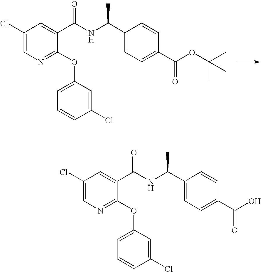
C1(Cl)=CN=C(OC2=CC=CC(Cl)=C2)C(C(NC(C2=CC=C(C(OC(C)(C)C)=O)C=C2)C)=O)=C1.C1(Cl)=CN=C(OC2=CC=CC(Cl)=C2)C(C(NC(C2=CC=C(C(O)=O)C=C2)C)=O)=C1
